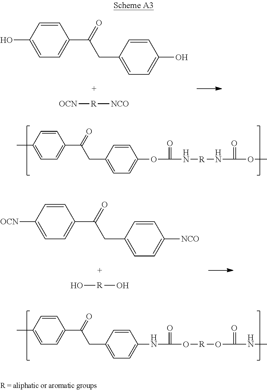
C1=CC(O)=CC=C1C(=O)CC1=CC=C(O)C=C1.[OCN][R][NCO].C1=CC(C)=CC=C1C(=O)CC1=CC=C(OC(N[R]NC(OC)=O)=O)C=C1.C1=CC(C)=CC=C1C(=O)CC1=CC=C(NC(O[R]OC(NC)=O)=O)C=C1.C1=CC([OCN])=CC=C1C(=O)CC1=CC=C([NCO])C=C1.O[R]O
